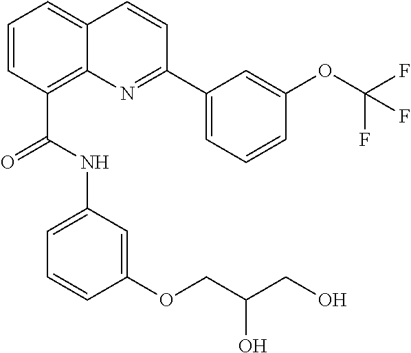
C1=CC(C(NC2=CC=CC(OCC(CO)O)=C2)=O)=C2C(=C1)C=CC(C1=CC=CC(OC(F)(F)F)=C1)=N2
